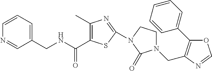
C(NCC1=CC=CN=C1)(=O)C1=C(C)N=C(N2CCN(CC3=C(C4=CC=CC=C4)OC=N3)C2=O)S1
